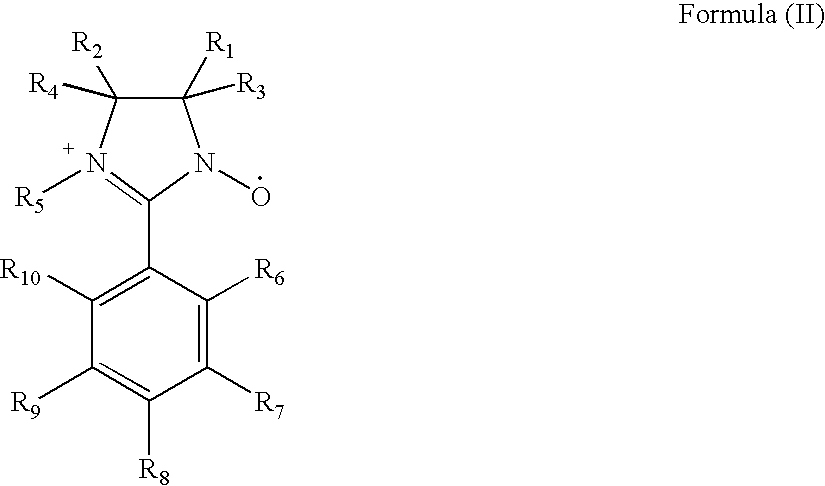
C1([R10])=C(C2=N([R5])C([R4])([R2])C([R3])([R1])N2O)C([R6])=C([R7])C([R8])=C1[R9]
